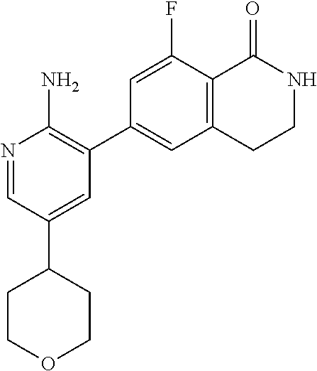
N1=CC(C2CCOCC2)=CC(C2=CC3=C(C(F)=C2)C(=O)NCC3)=C1N
